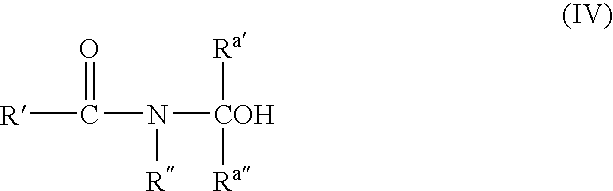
C(N([COH]([Ra])[Ra])[R])([R])=O
